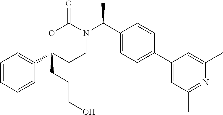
C1=CC=CC(C2(CCCO)CCN(C(C3=CC=C(C4=CC(C)=NC(C)=C4)C=C3)C)C(=O)O2)=C1
